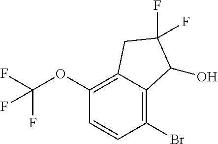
C1(OC(F)(F)F)=C2C(=C(Br)C=C1)C(O)C(F)(F)C2
